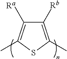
C1([Rb])=C(C)SC(C)=C1[Ra]
